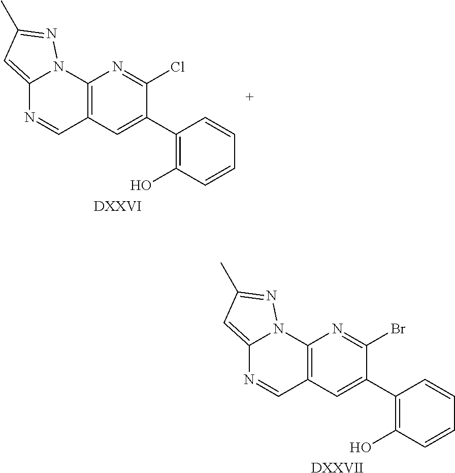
C12=CC(C)=NN1C1=C(C=N2)C=C(C2=C(O)C=CC=C2)C(Br)=N1.[DXXVII].C12=CC(C)=NN1C1=C(C=N2)C=C(C2=C(O)C=CC=C2)C(Cl)=N1.[DXXVI]
